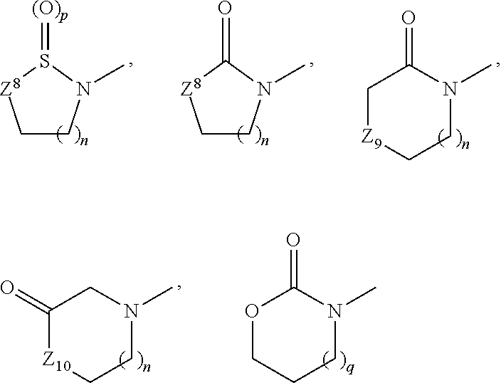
C1CN(C)S(=[(O)p])[Z8]1.C1CN(C)C(=O)[Z8]1.N1(C)C(=O)C[Z9]CC1.N1(C)CC(=O)[Z10]CC1.N1(C)C(=O)OCCC1
